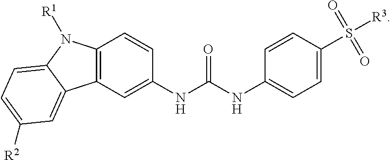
C12=C(C=C(NC(NC3=CC=C(S([R3])(=O)=O)C=C3)=O)C=C1)C1=CC([R2])=CC=C1N2[R1]
